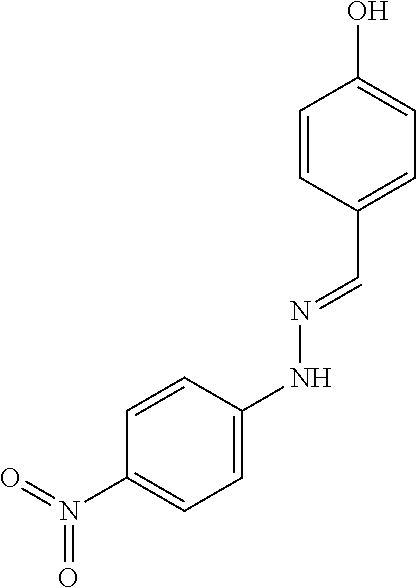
C1=CC(C=NNC2=CC=C(N(=O)=O)C=C2)=CC=C1O
